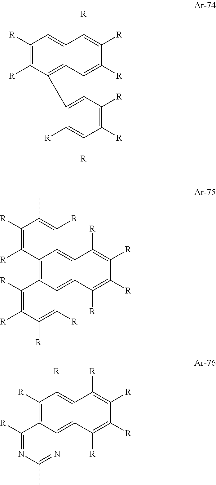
C1([R])=C([R])C2=C3C(=C1C)C([R])=C([R])C([R])=C3C1=C2C([R])=C([R])C([R])=C1[R].C12=C3C(=C4C(=C1C([R])=C(C)C([R])=C2[R])C([R])=C([R])C([R])=C4[R])C([R])=C([R])C([R])=C3[R].C1([R])=C2C(=C3C(=C1[R])C([R])=C([R])C([R])=C3[R])N=C(C)N=C2[R]
